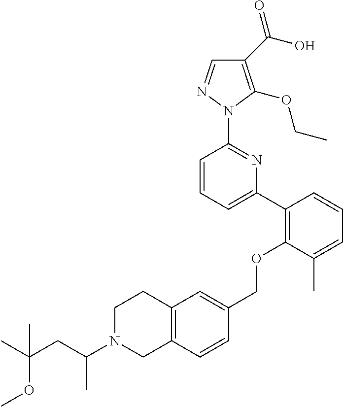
C1(C(O)=O)=C(OCC)N(C2=NC(C3=C(OCC4=CC5=C(C=C4)CN(C(CC(C)(C)OC)C)CC5)C(C)=CC=C3)=CC=C2)N=C1
